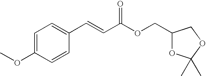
C1=C(OC)C=CC(C=CC(OCC2OC(C)(C)OC2)=O)=C1
